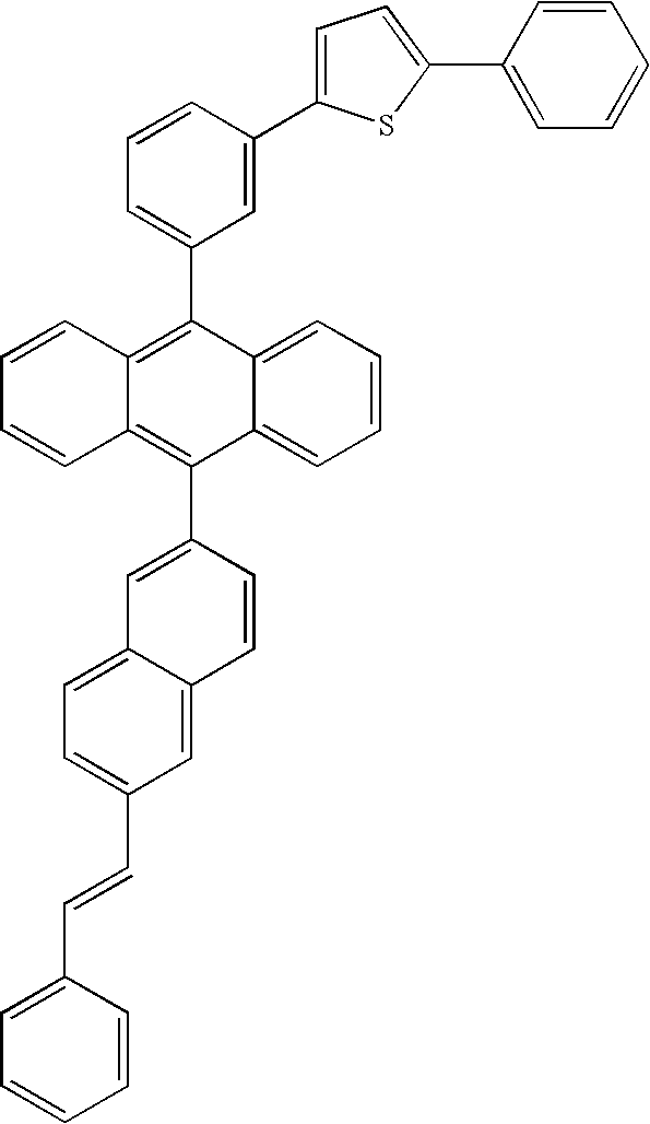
C1=C(C2=C3C(=C(C4=CC5=CC=C(C=CC6=CC=CC=C6)C=C5C=C4)C4=CC=CC=C24)C=CC=C3)C=C(C2=CC=C(C3=CC=CC=C3)S2)C=C1
